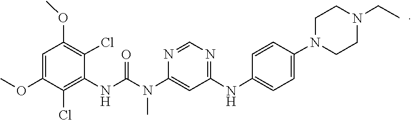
O(C)C1=CC(OC)=C(Cl)C(NC(N(C)C2=CC(NC3=CC=C(N4CCN(CC)CC4)C=C3)=NC=N2)=O)=C1Cl
